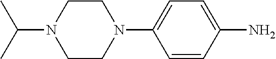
C1CN(C2=CC=C(N)C=C2)CCN1C(C)C
